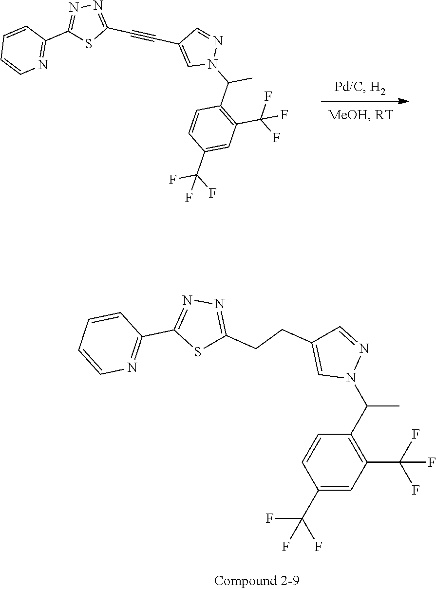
C1(C(N2N=CC(C#CC3=NN=C(C4=NC=CC=C4)S3)=C2)C)=C(C(F)(F)F)C=C(C(F)(F)F)C=C1.N1=C(CCC2=CN(C(C3=C(C(F)(F)F)C=C(C(F)(F)F)C=C3)C)N=C2)SC(C2=NC=CC=C2)=N1
